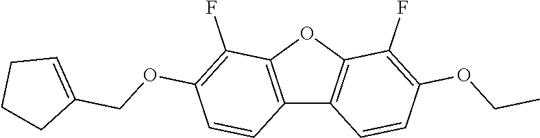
C12=C(OC3=C1C=CC(OCC)=C3F)C(F)=C(OCC1=CCCC1)C=C2
